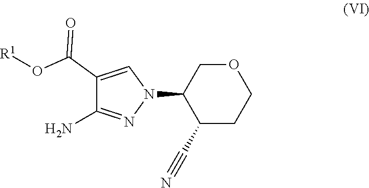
C1(C#N)CCOCC1N1C=C(C(O[R1])=O)C(N)=N1
